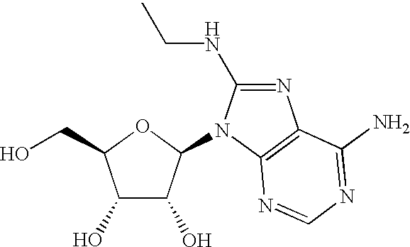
C1(O)C(O)C(N2C(NCC)=NC3=C2N=CN=C3N)OC1CO
